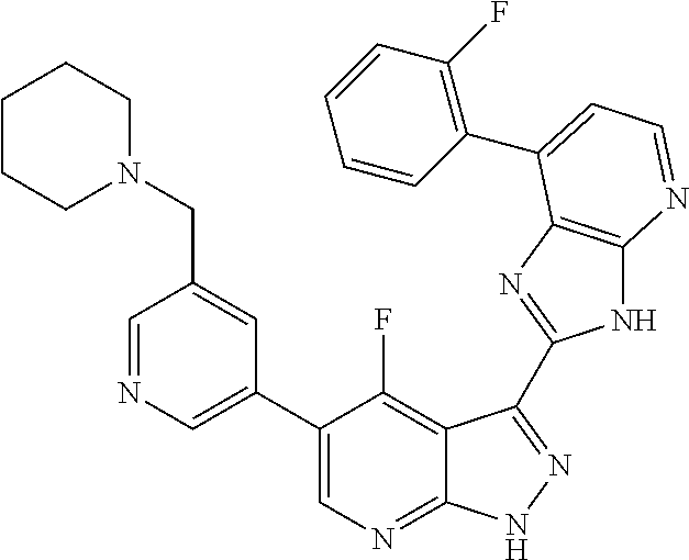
C1=NC=C(C2=CN=C3C(=C2F)C(C2=NC4=C(N2)N=CC=C4C2=C(F)C=CC=C2)=NN3)C=C1CN1CCCCC1
